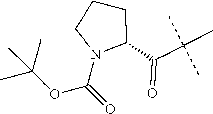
N1(C(=O)OC(C)(C)C)C(C(C(C)(C)C)=O)CCC1
